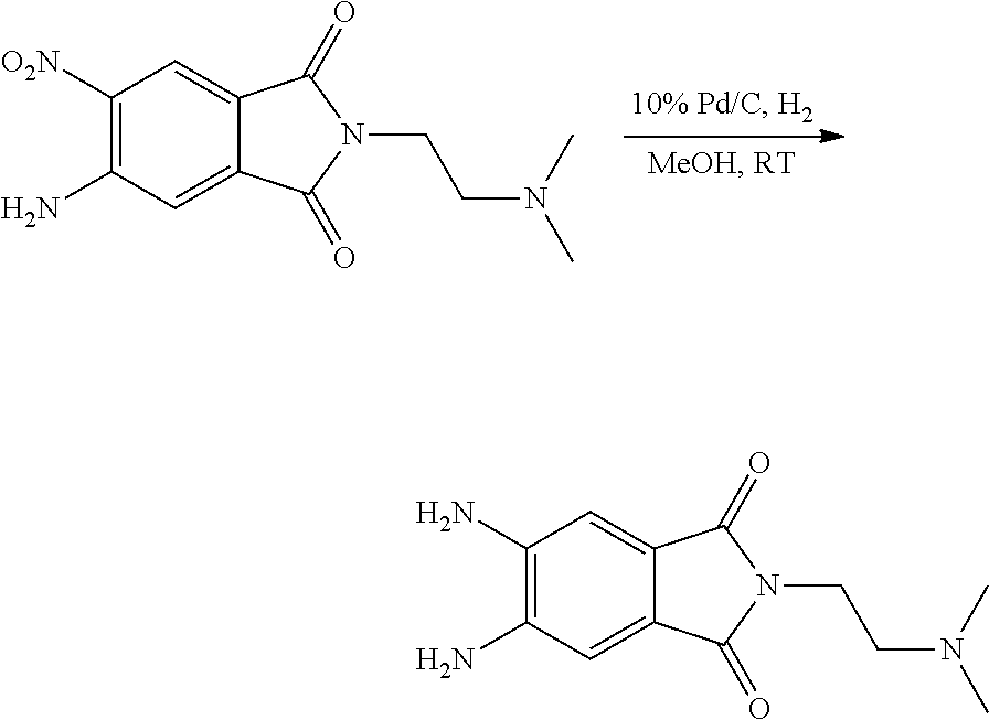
C1([O2N])=C(N)C=C2C(=C1)C(=O)N(CCN(C)C)C2=O.C1(N)=C(N)C=C2C(=C1)C(=O)N(CCN(C)C)C2=O
